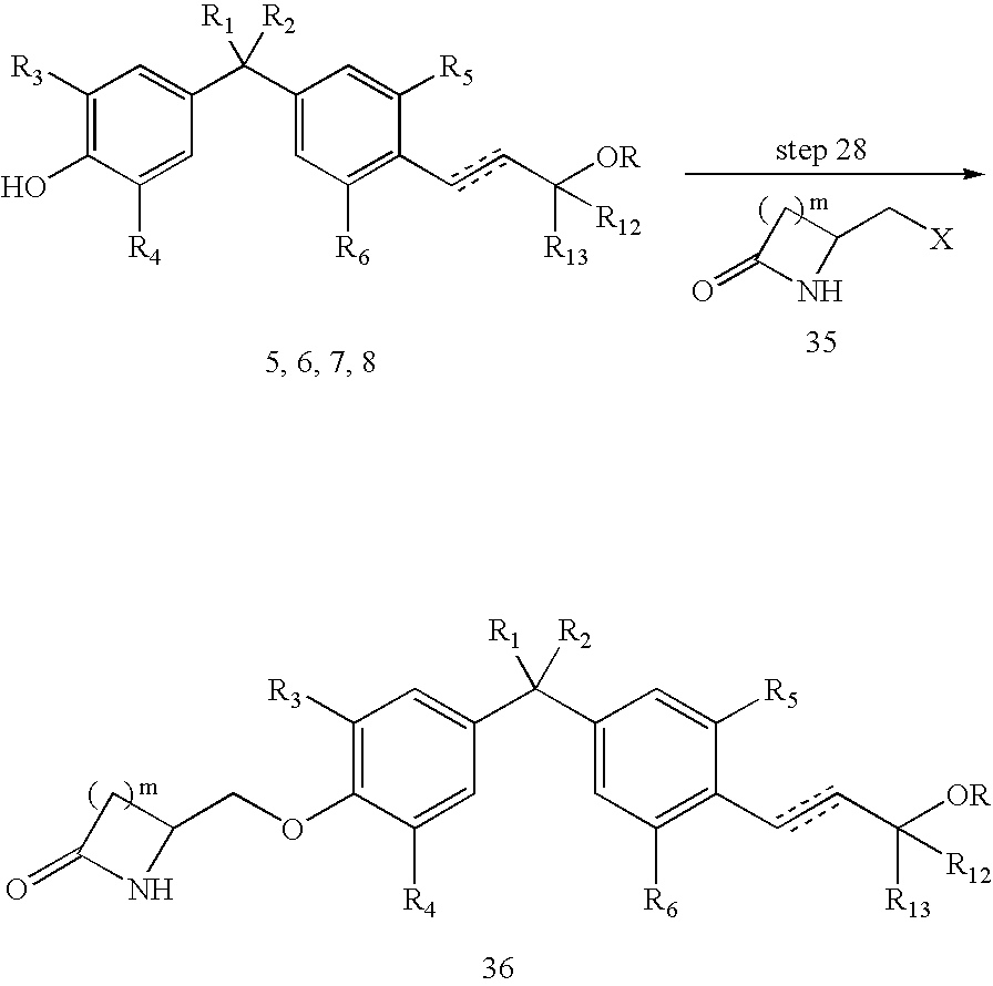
C1([R3])=C(O)C([R4])=CC(C(C2=CC([R6])=C(ccC([OR])([R13])[R12])C([R5])=C2)([R1])[R2])=C1.C1(=O)NC(C[X])C1.C1([R3])=C(OCC2NC(=O)C2)C([R4])=CC(C(C2=CC([R6])=C(ccC([OR])([R13])[R12])C([R5])=C2)([R1])[R2])=C1
